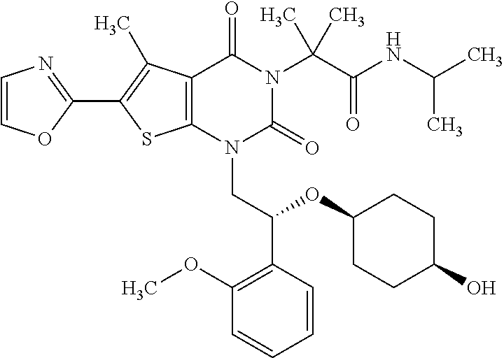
C12=C(C(C)=C(C3=NC=CO3)S1)C(=O)N(C(C(=O)NC(C)C)(C)C)C(=O)N2CC(C1=C(OC)C=CC=C1)OC1CCC(O)CC1
